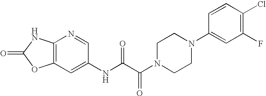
C12=C(C=C(NC(C(N3CCN(C4=CC(F)=C(Cl)C=C4)CC3)=O)=O)C=N1)OC(=O)N2
